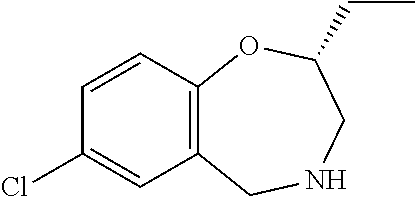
C12=C(C=CC(Cl)=C1)OC(CC)CNC2
